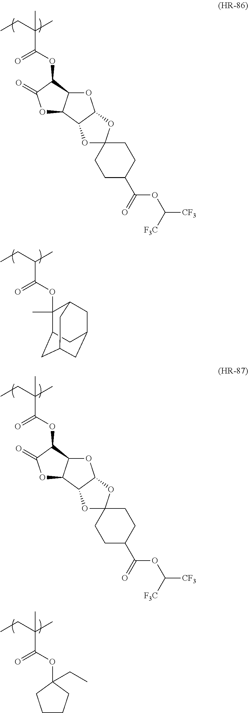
C(C(CC)(C)C)(OC1C2C(OC1=O)C1C(O2)OC2(O1)CCC(C(=O)OC([CF3])[F3C])CC2)=O.C(C(CC)C)(OC1(C)C2CC3CC(CC1C3)C2)=O.C(C(CC)(C)C)(OC1C2C(OC1=O)C1C(O2)OC2(O1)CCC(C(=O)OC([CF3])[F3C])CC2)=O.C(C(CC)(C)C)(OC1(CC)CCCC1)=O
